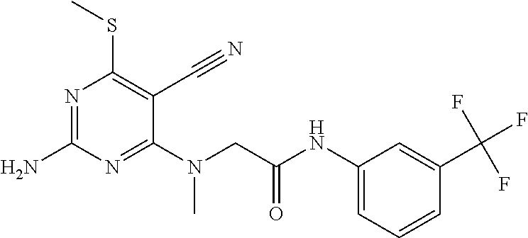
N1=C(N)N=C(N(CC(NC2=CC=CC(C(F)(F)F)=C2)=O)C)C(C#N)=C1SC
